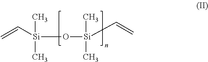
O([Si](C)(C)C=C)[Si](C)(C)C=C
